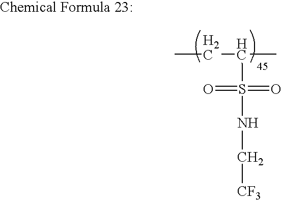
CCC(C)S(NC[CF3])(=O)=O
